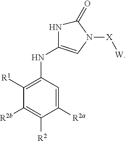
C1([R2b])=C([R2])C([R2a])=CC(NC2=CN([X][W])C(=O)N2)=C1[R1]
